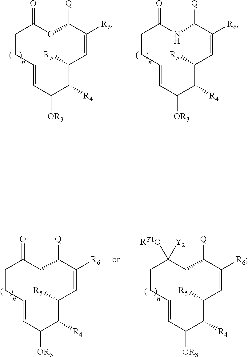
C1CC=CC([OR3])C([R4])C([R5])C=C([R6])C([Q])OC1=O.C1CC=CC([OR3])C([R4])C([R5])C=C([R6])C([Q])NC1=O.C1CC=CC([OR3])C([R4])C([R5])C=C([R6])C([Q])CC1([RY1O])[Y2].C1CC=CC([OR3])C([R4])C([R5])C=C([R6])C([Q])CC1=O
